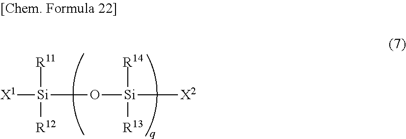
[R11][Si]([X1])([R12])O[Si]([R14])([R13])[X2]
